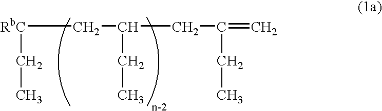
[RbC](CC(CC(CC)=C)CC)CC
